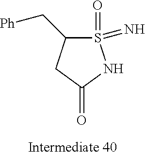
S1(=O)(=N)C(C[Ph])CC(=O)N1
